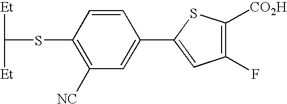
C1(SC([Et])[Et])=C([NC])C=C(C2=CC(F)=C([CO2H])S2)C=C1
